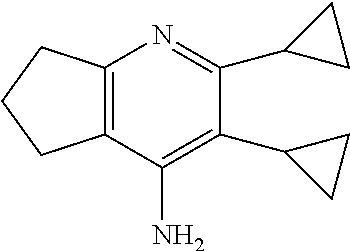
C12=C(C(N)=C(C3CC3)C(C3CC3)=N1)CCC2
